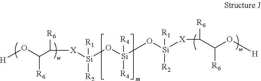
[Si]([R1])([R2])(O[Si]([R4])([R4])O[Si]([R1])([R2])[X]C(C(O[H])[R6])[R6])[X]C(C([R6])O[H])[R6]
